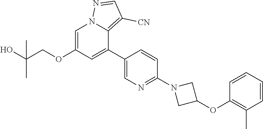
C1=C(OCC(O)(C)C)C=C(C2=CN=C(N3CC(OC4=C(C)C=CC=C4)C3)C=C2)C2=C([CN])C=NN12
